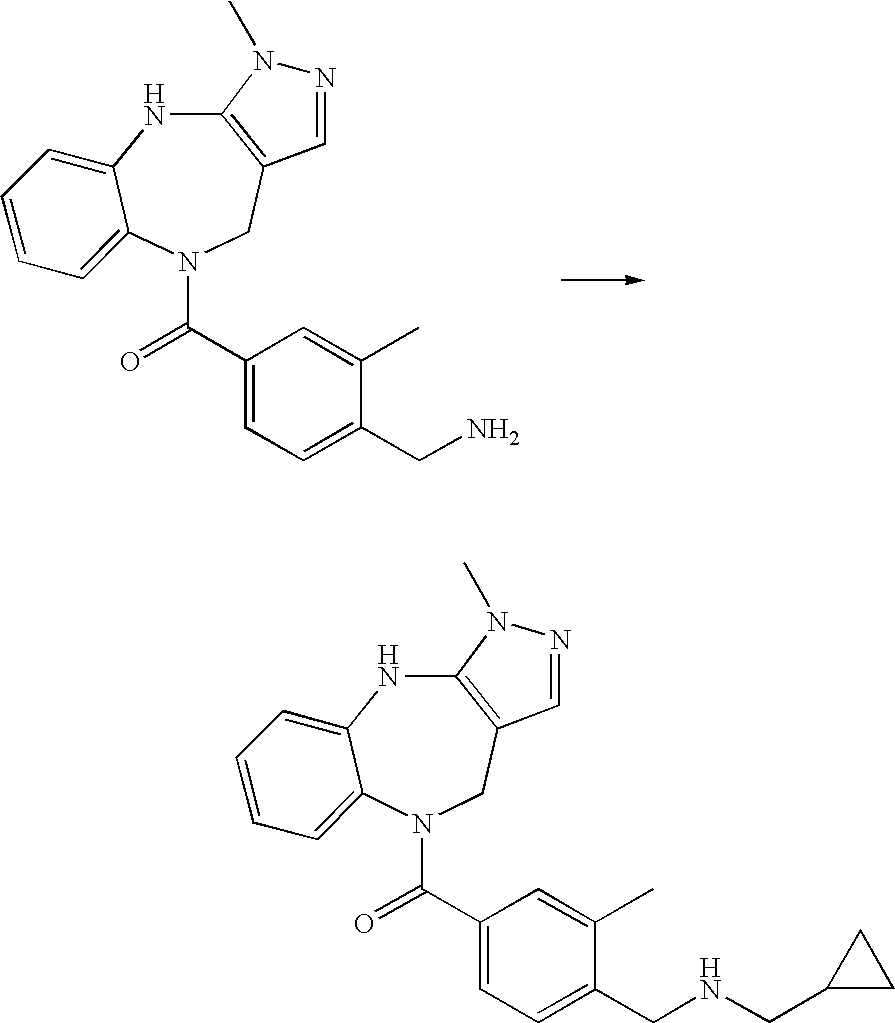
C12=C(CN(C(=O)C3=CC=C(CN)C(C)=C3)C3=CC=CC=C3N1)C=NN2C.C12=C(CN(C(=O)C3=CC=C(CNCC4CC4)C(C)=C3)C3=CC=CC=C3N1)C=NN2C
